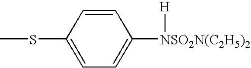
C1=CC(SC)=CC=C1[NSO2N(C2H5)2][H]
